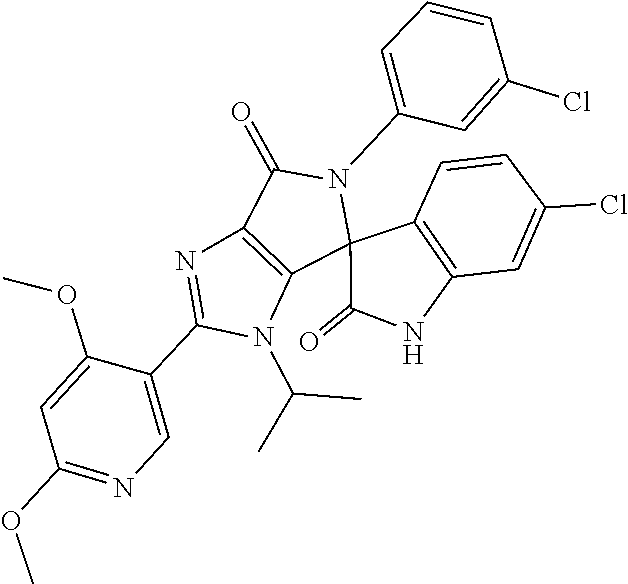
C1(C2=CN=C(OC)C=C2OC)=NC2=C(N1C(C)C)C1(N(C3=CC=CC(Cl)=C3)C2=O)C2=C(C=C(Cl)C=C2)NC1=O
